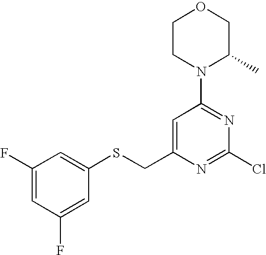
C1(SCC2=CC(N3C(C)COCC3)=NC(Cl)=N2)=CC(F)=CC(F)=C1
